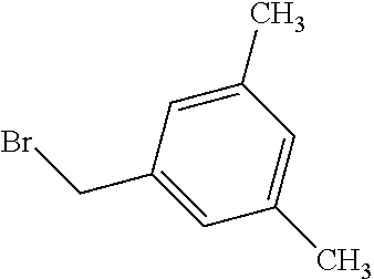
C1(CBr)=CC(C)=CC(C)=C1
